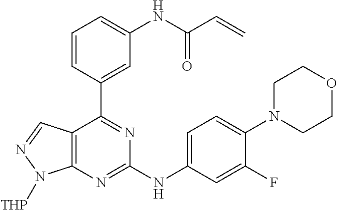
C12=C(N=C(NC3=CC=C(N4CCOCC4)C(F)=C3)N=C1C1=CC(NC(C=C)=O)=CC=C1)N([THP])N=C2
